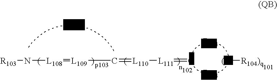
[R103]N[L108]=[L109]C=[L110][L111]=C.[(N][R104)q]
